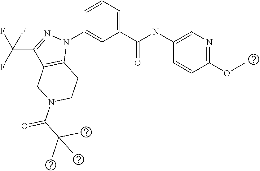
C1(NC(C2=CC=CC(N3C4=C(C(C(F)(F)F)=N3)CN(C(=O)C(C)(C)C)CC4)=C2)=O)=CN=C(OC)C=C1
